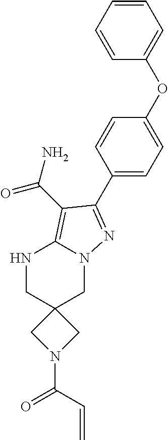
N1CC2(CN3C1=C(C(N)=O)C(C1=CC=C(OC4=CC=CC=C4)C=C1)=N3)CN(C(C=C)=O)C2
